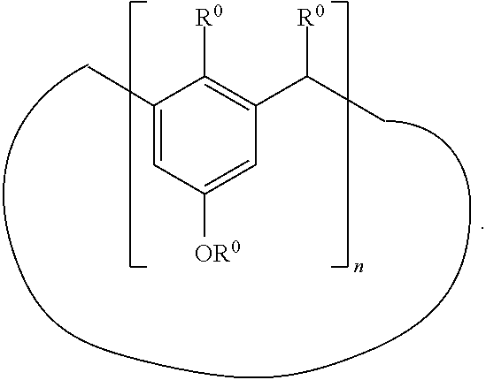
C1(C)=CC([OR0])=CC(C(C)[R0])=C1[R0]
